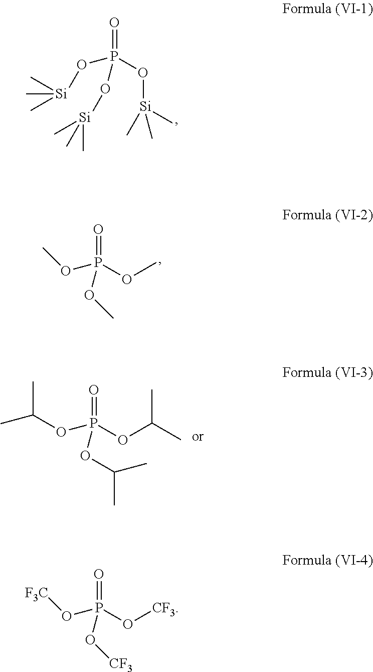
O=P(O[Si](C)(C)C)(O[Si](C)(C)C)O[Si](C)(C)C.O=P(OC)(OC)OC.CC(C)OP(=O)(OC(C)C)OC(C)C.O=P(O[CF3])(O[F3C])O[CF3]
